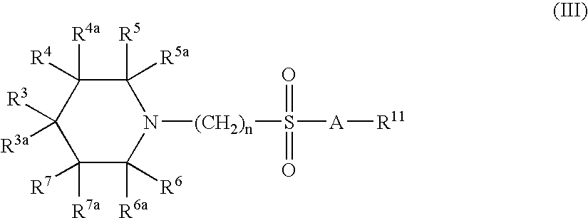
C1([R5])([R5a])C([R4a])([R4])C([R3])([R3a])C([R7a])([R7])C([R6a])([R6])N1[(CH2)n]S([A][R11])(=O)=O
